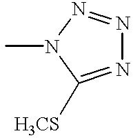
N1=C([H3CS])N(C)N=N1
